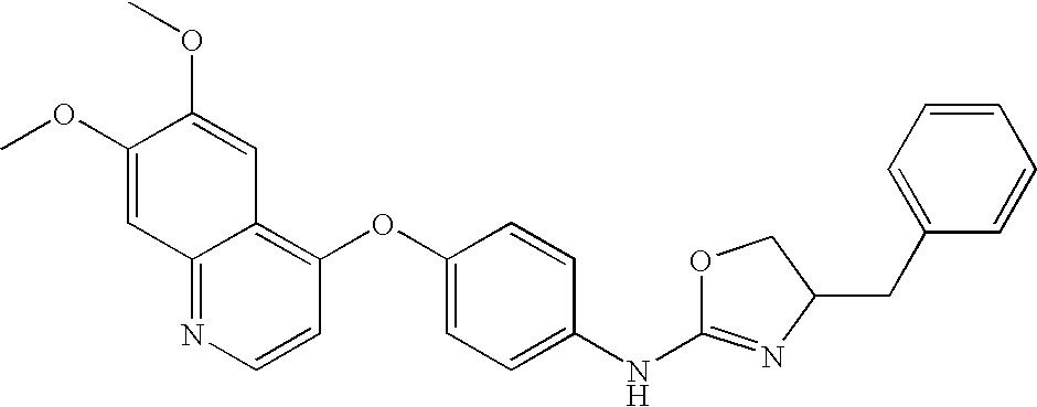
C1(OC)=CC2=NC=CC(OC3=CC=C(NC4=NC(CC5=CC=CC=C5)CO4)C=C3)=C2C=C1OC
